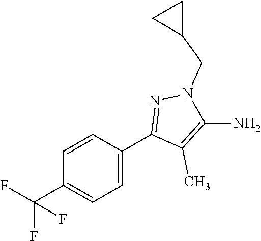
C1=CC(C2=NN(CC3CC3)C(N)=C2C)=CC=C1C(F)(F)F
